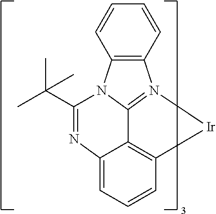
C12=N3[Ir]C4=C1C(=CC=C4)N=C(C(C)(C)C)N2C1=C3C=CC=C1
